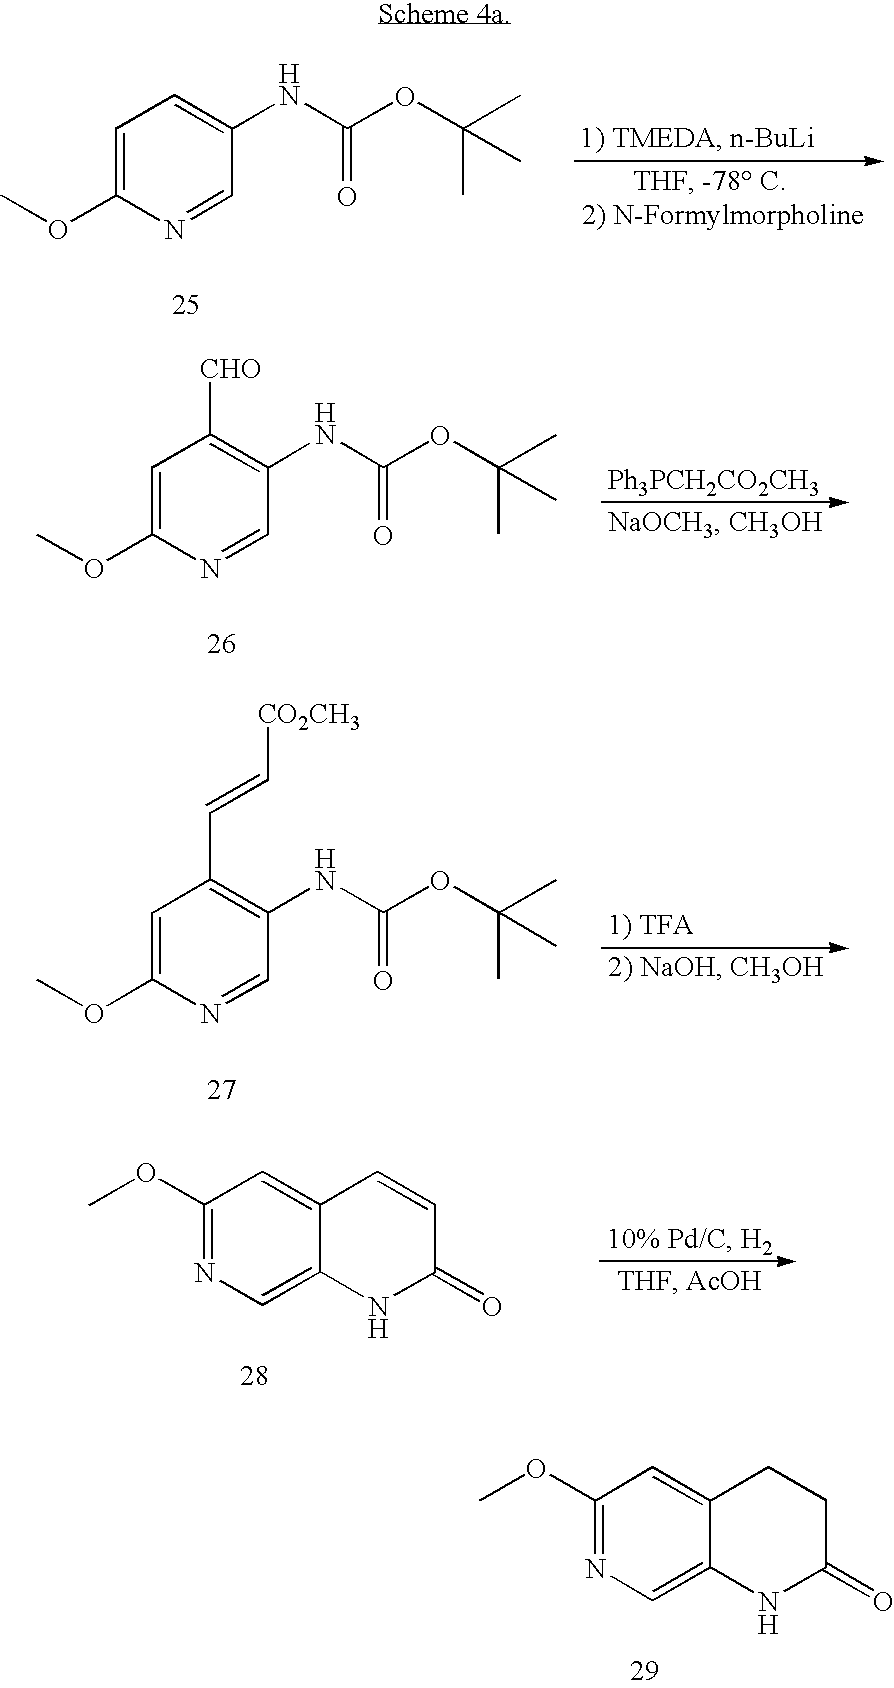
C1=C(OC)N=CC(NC(OC(C)(C)C)=O)=C1.C1=C(OC)N=CC(NC(OC(C)(C)C)=O)=C1[CHO].C1=C(OC)N=CC(NC(OC(C)(C)C)=O)=C1C=C[CO2CH3].C1(OC)=NC=C2C(=C1)C=CC(=O)N2.C1(OC)=NC=C2C(=C1)CCC(=O)N2
